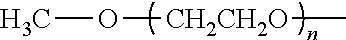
O([CH2CH2O]C)C
